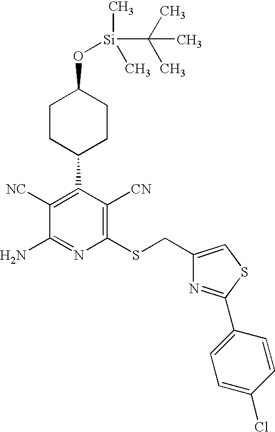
C1CC(C2=C([NC])C(N)=NC(SCC3=CSC(C4=CC=C(Cl)C=C4)=N3)=C2[CN])CCC1O[Si](C(C)(C)C)(C)C
